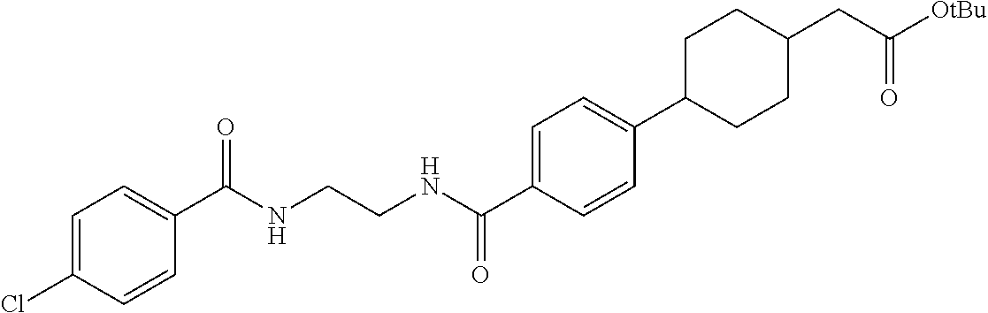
C1=C(C(NCCNC(C2=CC=C(Cl)C=C2)=O)=O)C=CC(C2CCC(CC([OtBu])=O)CC2)=C1
